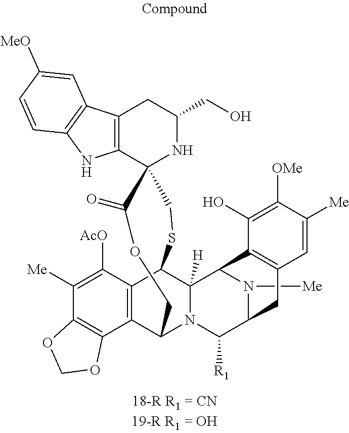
C12=C(C3=C(N1)C=CC([MeO])=C3)CC(CO)NC21C(=O)OCC2C3=C(C(SC1)C1([H])N2C([R1])C2N([Me])C1C1=C(C2)C=C([Me])C([OMe])=C1O)C([AcO])=C([Me])C1=C3OCO1
